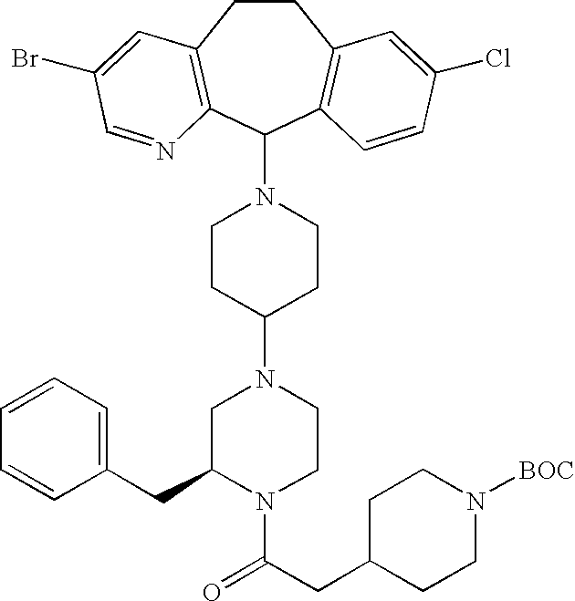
C1CC(N2CC(CC3=CC=CC=C3)N(C(CC3CCN([BOC])CC3)=O)CC2)CCN1C1C2=C(CCC3=C1C=CC(Cl)=C3)C=C(Br)C=N2
